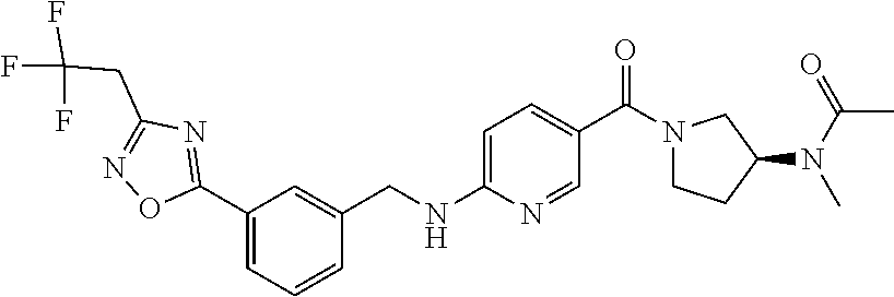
C1(C2=NC(CC(F)(F)F)=NO2)=CC=CC(CNC2=CC=C(C(N3CCC(N(C(=O)C)C)C3)=O)C=N2)=C1
